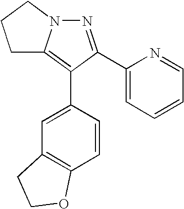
C1C2=C(C3=CC4=C(C=C3)OCC4)C(C3=CC=CC=N3)=NN2CC1
